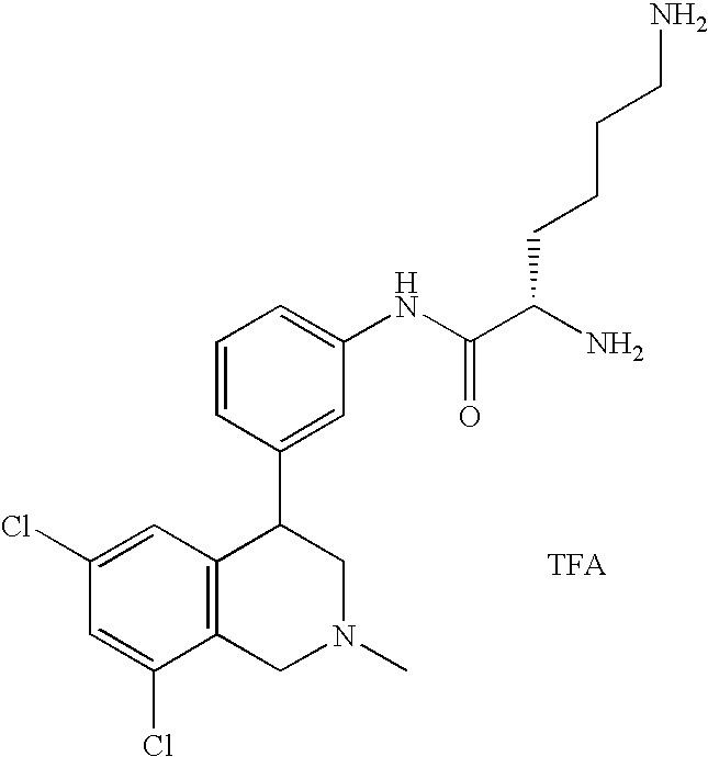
C1(Cl)=CC2=C(C(Cl)=C1)CN(C)CC2C1=CC(NC(C(N)CCCCN)=O)=CC=C1
